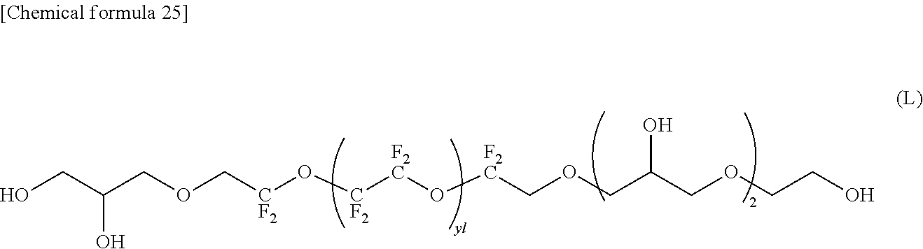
OCC(COC[CF2]O[CF2][F2C]O[F2C]COCC(COCCO)O)O
